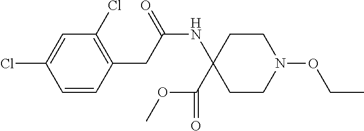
C1=CC(CC(NC2(C(OC)=O)CCN(OCC)CC2)=O)=C(Cl)C=C1Cl
